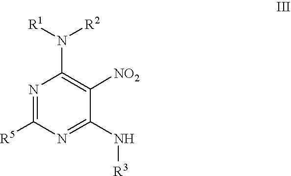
N1=C([R5])N=C(N[R3])C([NO2])=C1N([R1])[R2]
